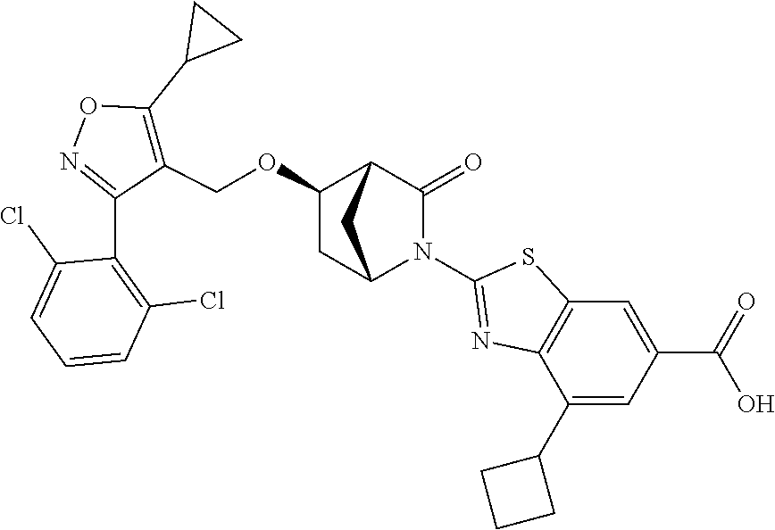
C1(OCC2=C(C3CC3)ON=C2C2=C(Cl)C=CC=C2Cl)CC2N(C3=NC4=C(S3)C=C(C(=O)O)C=C4C3CCC3)C(=O)C1C2
